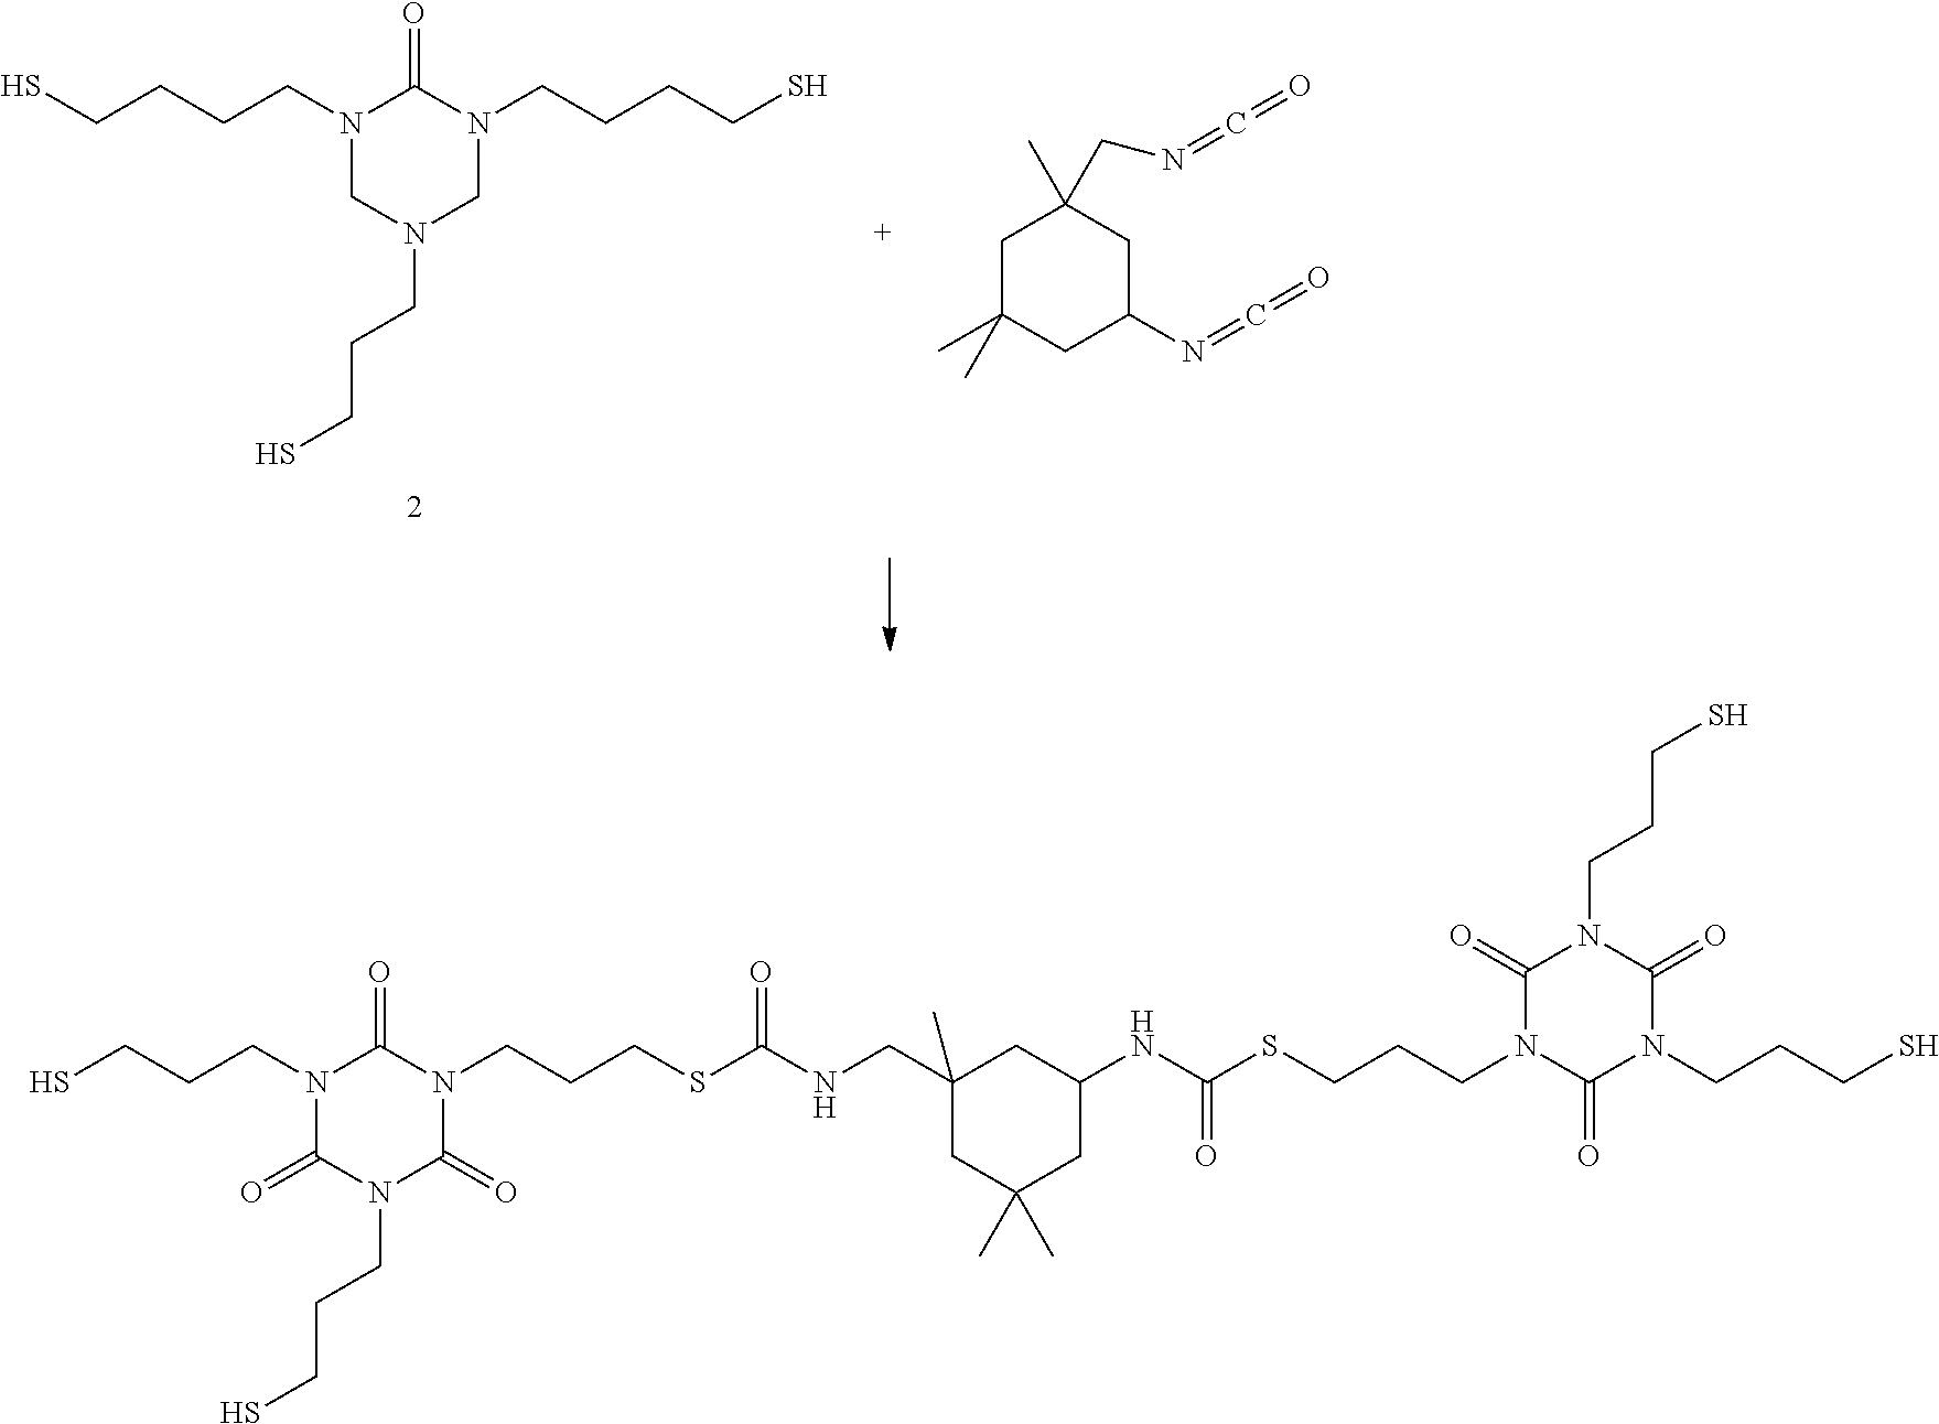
C1C(C)(C)CC(N=C=O)CC1(C)CN=C=O.C1(=O)N(CCCCS)CN(CCCS)CN1CCCCS.C1(=O)N(CCCS)C(=O)N(CCCS)C(=O)N1CCCSC(NCC1(C)CC(C)(C)CC(NC(SCCCN2C(=O)N(CCCS)C(=O)N(CCCS)C2=O)=O)C1)=O
